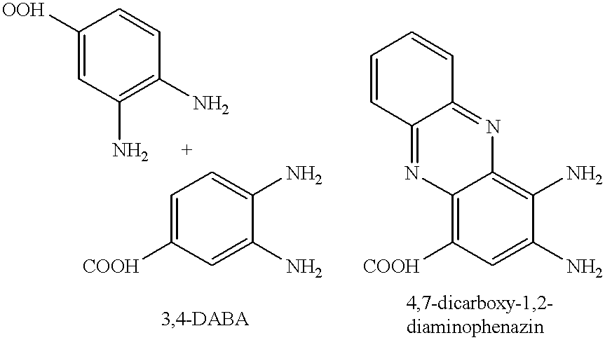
C1=C([OOH])C=CC(N)=C1N.C1=C([COOH])C=C(N)C(N)=C1.C12=C([COOH])C=C(N)C(N)=C1N=C1C(=N2)C=CC=C1
